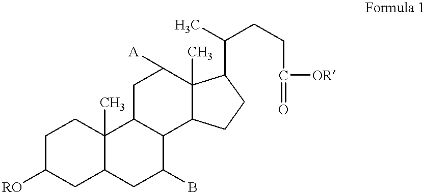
C1C([RO])CC2C(C)(C1)C1C(C(B)C2)C2C(C)(C([A])C1)C(C(C)CCC([OR])=O)CC2
